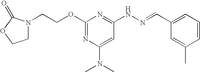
C1(OCCN2CCOC2=O)=NC(N(C)C)=CC(NN=CC2=CC=CC(C)=C2)=N1
